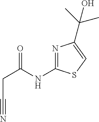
C1(NC(CC#N)=O)=NC(C(C)(C)O)=CS1
